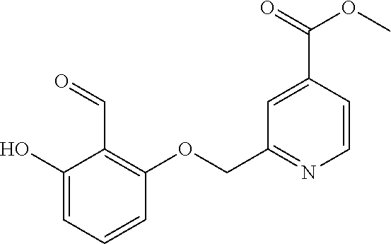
C1(COC2=C(C=O)C(O)=CC=C2)=NC=CC(C(OC)=O)=C1
